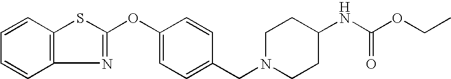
C1=CC2=C(C=C1)SC(OC1=CC=C(CN3CCC(NC(OCC)=O)CC3)C=C1)=N2
